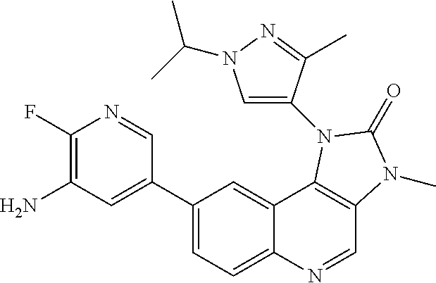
C1(F)=C(N)C=C(C2=CC=C3C(=C2)C2=C(C=N3)N(C)C(=O)N2C2=CN(C(C)C)N=C2C)C=N1
